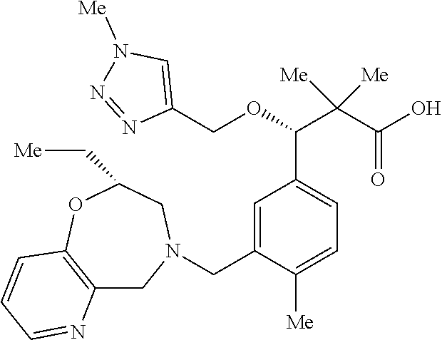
C1(COC(C(C(O)=O)([Me])[Me])C2=CC=C([Me])C(CN3CC4=C(OC(C[Me])C3)C=CC=N4)=C2)=CN([Me])N=N1
